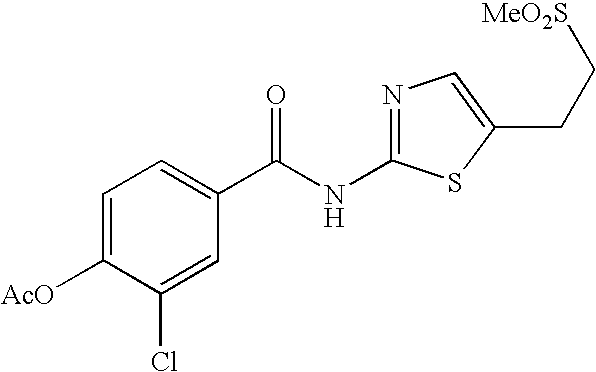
C1=C([AcO])C(Cl)=CC(C(NC2=NC=C(CC[MeO2S])S2)=O)=C1
